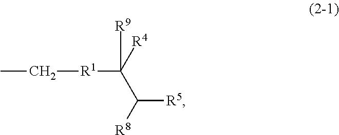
C([R1]C(C([R5])[R8])([R4])[R9])C
